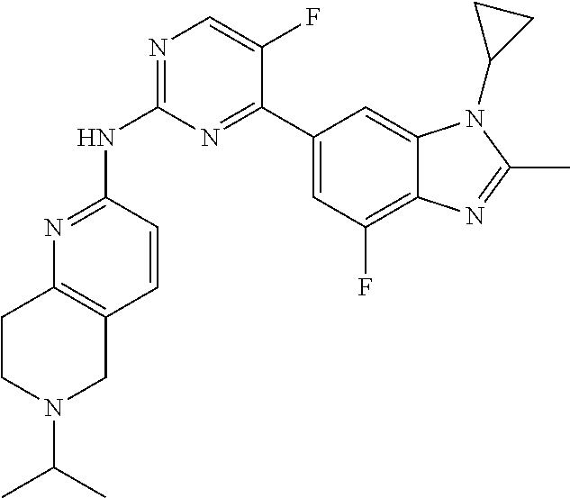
N1=C(NC2=NC=C(F)C(C3=CC(F)=C4C(=C3)N(C3CC3)C(C)=N4)=N2)C=CC2=C1CCN(C(C)C)C2
